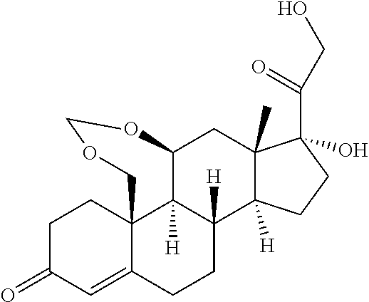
C1(=O)C=C2C3(CC1)C1([H])C([H])(CC2)C2([H])C(C)(CC1OCOC3)C(O)(C(CO)=O)CC2
